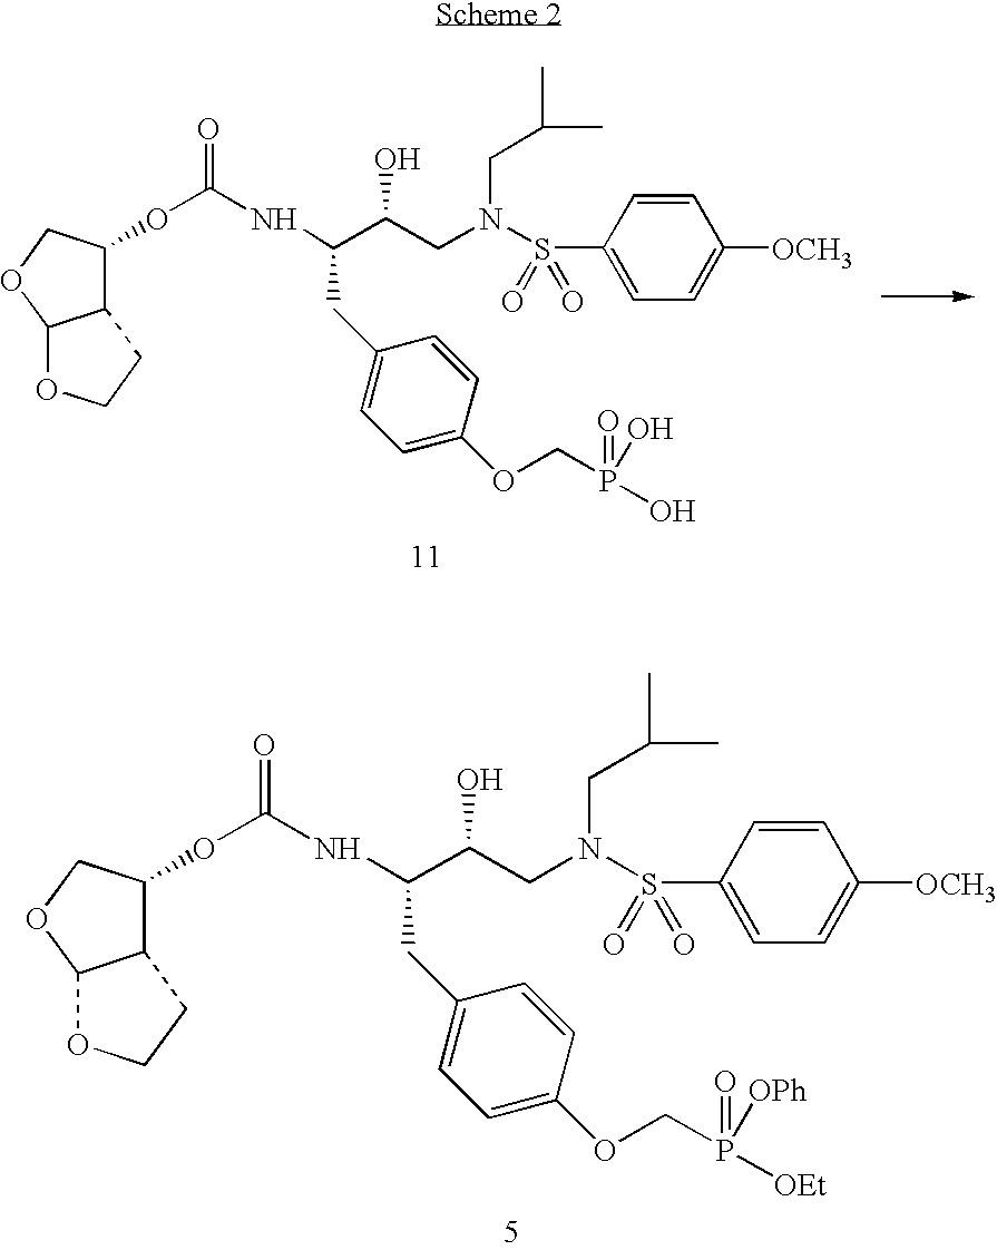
C12C(OC(NC(C(CN(S(C3=CC=C([OCH3])C=C3)(=O)=O)CC(C)C)O)CC3=CC=C(OCP(=O)(O)O)C=C3)=O)COC1OCC2.C12C(OC(NC(C(CN(S(C3=CC=C([OCH3])C=C3)(=O)=O)CC(C)C)O)CC3=CC=C(OCP(=O)([OEt])[OPh])C=C3)=O)COC1OCC2
